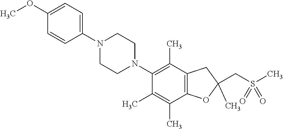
C1(OC)=CC=C(N2CCN(C3=C(C)C4=C(C(C)=C3C)OC(CS(=O)(=O)C)(C)C4)CC2)C=C1
